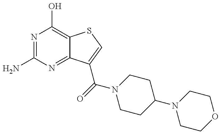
N1=C(N)N=C2C(=C1O)SC=C2C(=O)N1CCC(N2CCOCC2)CC1
